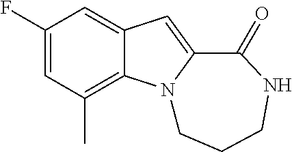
C1(F)=CC(C)=C2C(=C1)C=C1N2CCCNC1=O
